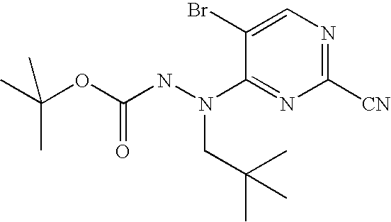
CC(C)(OC(=O)NN(CC(C)(C)C)C1=NC([CN])=NC=C1Br)C
